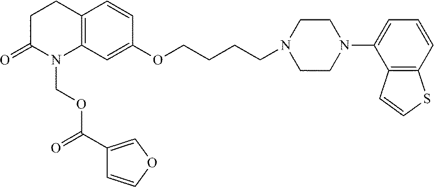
C12=C(C=C(OCCCCN3CCN(C4=CC=CC5=C4C=CS5)CC3)C=C1)N(COC(=O)C1=COC=C1)C(=O)CC2
